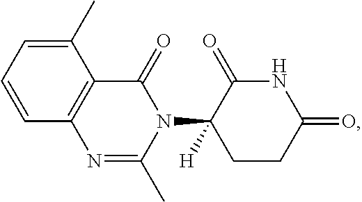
C1=CC=C(C)C2=C1N=C(C)N(C1([H])CCC(=O)NC1=O)C2=O
